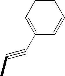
C1(C#CC)=CC=CC=C1
